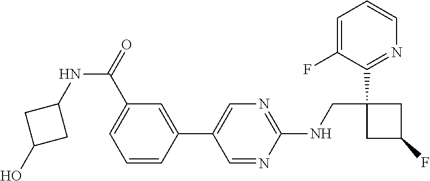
C1(C2=CN=C(NCC3(C4=NC=CC=C4F)CC(F)C3)N=C2)=CC(C(=O)NC2CC(O)C2)=CC=C1
